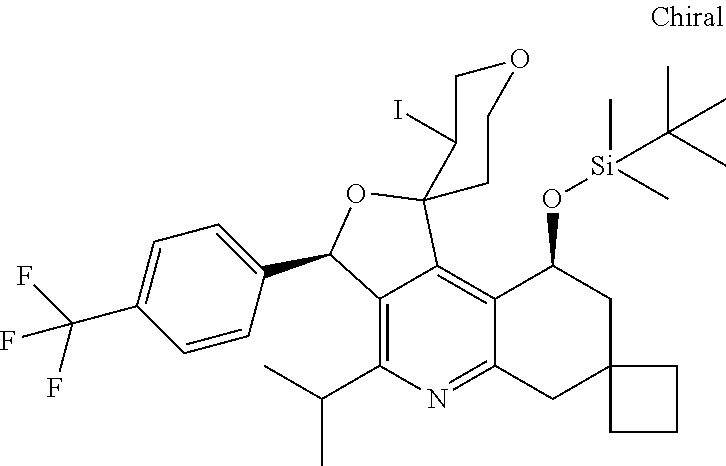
C12=C(C(C)C)N=C3C(=C1C1(OC2C2=CC=C(C(F)(F)F)C=C2)C(I)COCC1)C(O[Si](C)(C)C(C)(C)C)CC1(C3)CCC1
